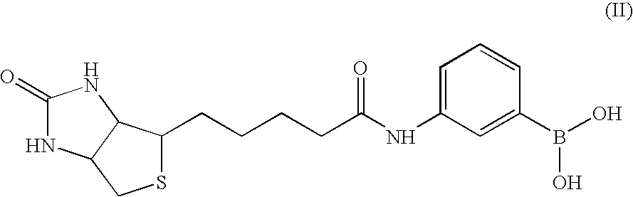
C1(=O)NC2C(N1)C(CCCCC(NC1=CC=CC(B(O)O)=C1)=O)SC2
